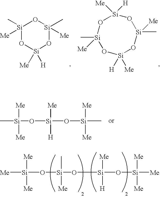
O([Si](O[Si](O[Si]([Me])([Me])[Me])([Me])[H])(C)[Me])[Si]([Me])([Me])[Me].[Si]1(C)([Me])O[Si]([Me])([H])O[Si](C)([Me])O1.[Si]1([Me])([H])O[Si](C)([Me])O[Si]([H])([Me])O[Si]([Me])(C)O1.C[Si](O[Si](O[Si](C)([Me])[Me])([Me])[H])([Me])[Me]
